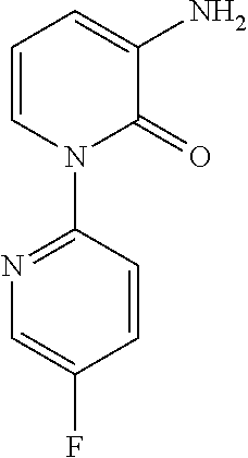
C1=CN(C2=NC=C(F)C=C2)C(=O)C(N)=C1
